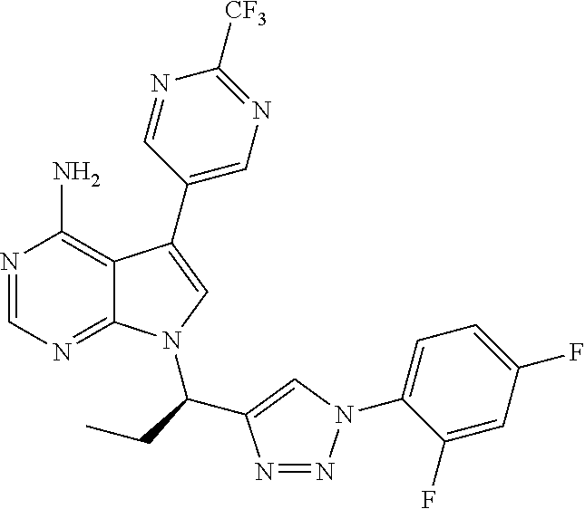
N1=CN=C2C(=C1N)C(C1=CN=C([CF3])N=C1)=CN2C(CC)C1=CN(C2=CC=C(F)C=C2F)N=N1
